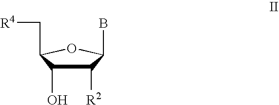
C1([R2])C(O)C(C[R4])OC1B
